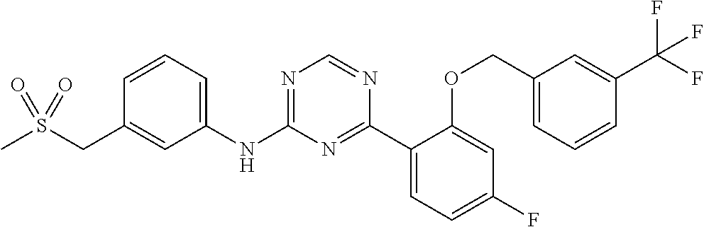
C1(NC2=NC=NC(C3=CC=C(F)C=C3OCC3=CC=CC(C(F)(F)F)=C3)=N2)=CC=CC(CS(C)(=O)=O)=C1
